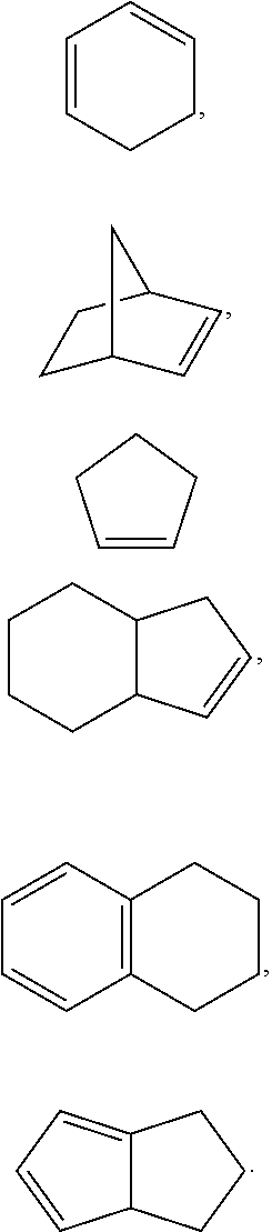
C1=CCCC=C1.C1C2C=CC(C1)C2.C1CCC2C(C1)CC=C2.C1=CC2=C(C=C1)CCCC2.C12=CC=CC1CCC2.C1=CCCC1
